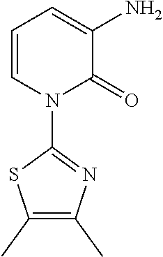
C1=CN(C2=NC(C)=C(C)S2)C(=O)C(N)=C1
